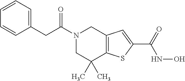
C(C(N1CC(C)(C)C2=C(C1)C=C(C(=O)NO)S2)=O)C1=CC=CC=C1
